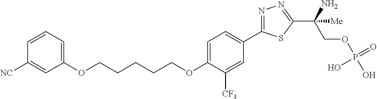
C(CCCCOC1=CC=C(C2=NN=C(C(COP(O)(=O)O)(N)[Me])S2)C=C1[CF3])OC1=CC=CC([NC])=C1
